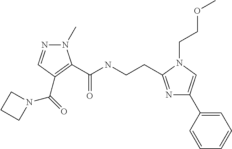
N1(C)N=CC(C(=O)N2CCC2)=C1C(NCCC1=NC(C2=CC=CC=C2)=CN1CCOC)=O
